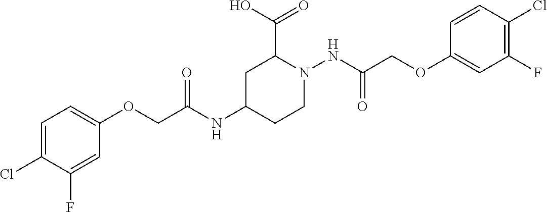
C1(OCC(NC2CCN(NC(=O)COC3=CC(F)=C(Cl)C=C3)C(C(O)=O)C2)=O)=CC=C(Cl)C(F)=C1
